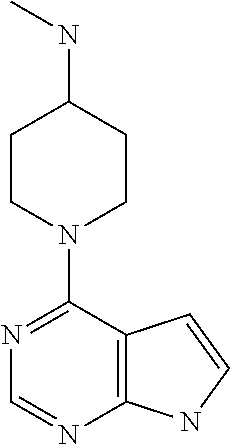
N1=C(N2CCC(NC)CC2)C2=C(N=C1)NC=C2
